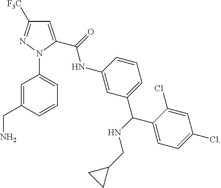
C1=C(C(NC2=CC(C(NCC3CC3)C3=CC=C(Cl)C=C3Cl)=CC=C2)=O)N(C2=CC=CC(CN)=C2)N=C1[F3C]
